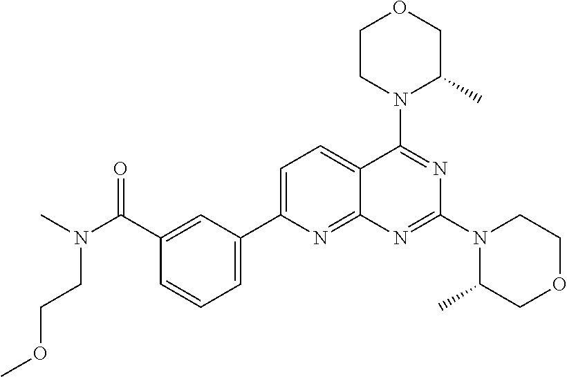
C1(C(=O)N(C)CCOC)=CC(C2=CC=C3C(=N2)N=C(N2C(C)COCC2)N=C3N2C(C)COCC2)=CC=C1
